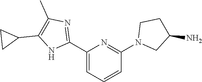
C1(C2=CC=CC(N3CC(N)CC3)=N2)=NC(C)=C(C2CC2)N1
